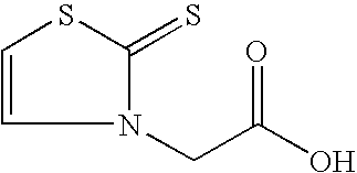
C1=CN(CC(O)=O)C(=S)S1
